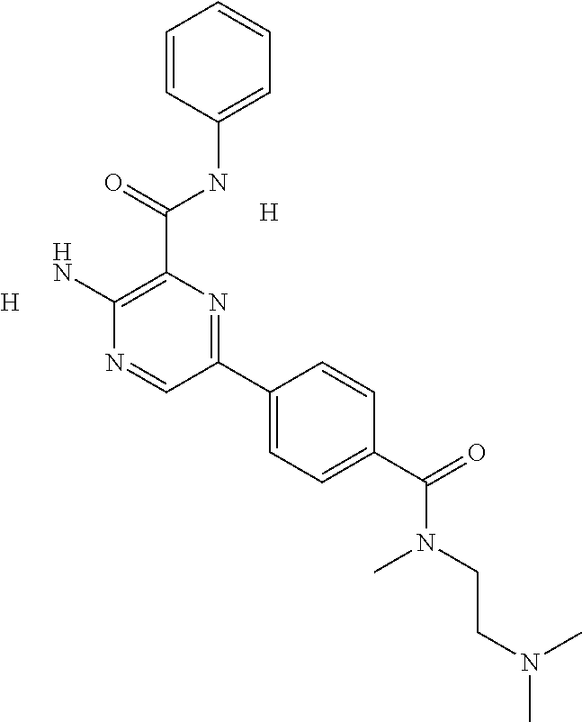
[H].[H].C1(N)=C(C(=O)NC2=CC=CC=C2)N=C(C2=CC=C(C(=O)N(CCN(C)C)C)C=C2)C=N1
